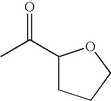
CC(=O)C1CCCO1
